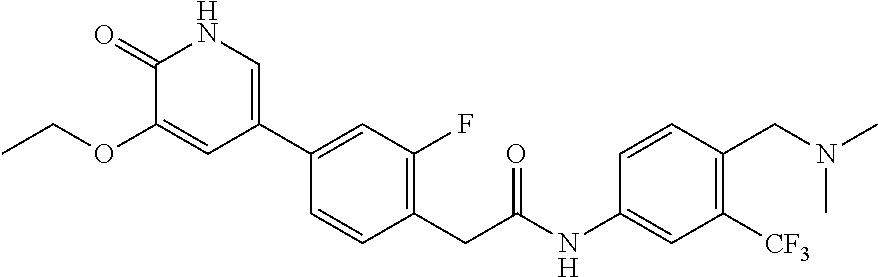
N(C1=CC([CF3])=C(CN(C)C)C=C1)C(CC1=C(F)C=C(C2=CNC(=O)C(OCC)=C2)C=C1)=O
